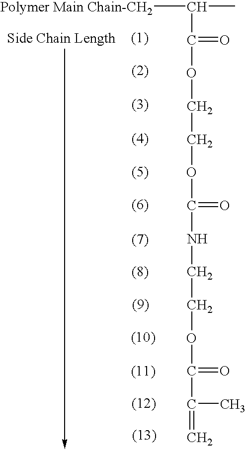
[Polymer Main Chain-CH2]C(C)C(=O)OCCOC(=O)NCCOC(C(=C)C)=O
